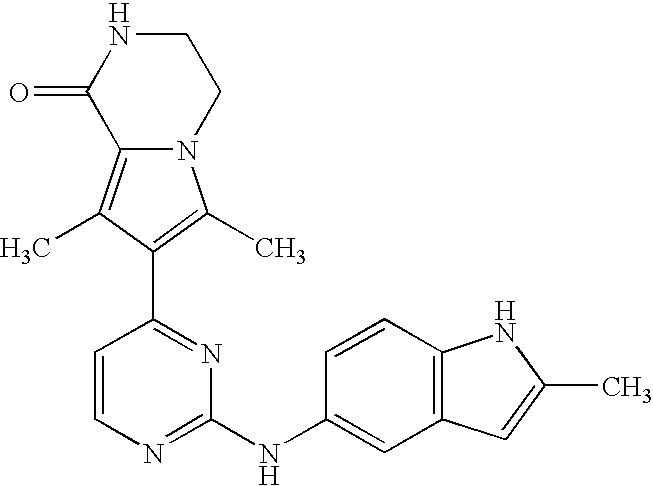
N12C(=C(C)C(C3=NC(NC4=CC5=C(C=C4)NC(C)=C5)=NC=C3)=C1C)C(=O)NCC2
